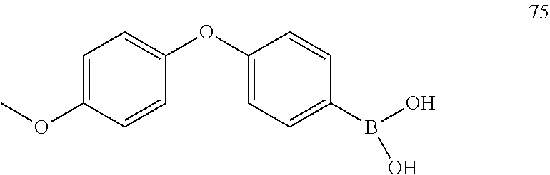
C1(OC2=CC=C(B(O)O)C=C2)=CC=C(OC)C=C1
